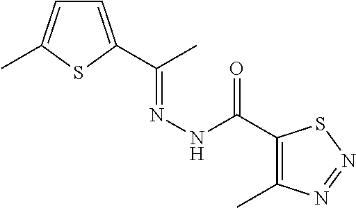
C1=C(C(C)=NNC(=O)C2=C(C)N=NS2)SC(C)=C1
